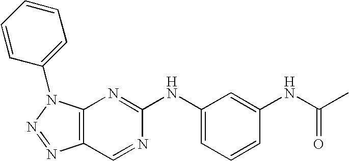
C12=C(N(C3=CC=CC=C3)N=N1)N=C(NC1=CC=CC(NC(=O)C)=C1)N=C2
